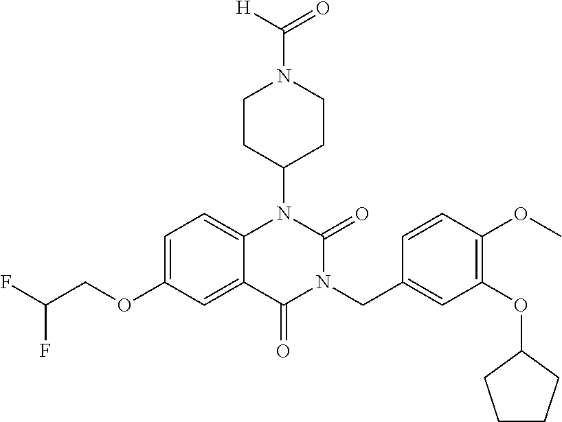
C1=C(OCC(F)F)C=C2C(=C1)N(C1CCN(C([H])=O)CC1)C(=O)N(CC1=CC(OC3CCCC3)=C(OC)C=C1)C2=O
